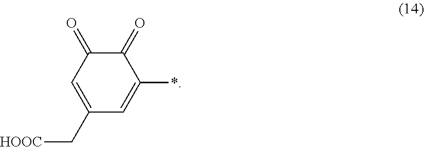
C1(C[HOOC])=CC(=O)C(=O)C(*)=C1
